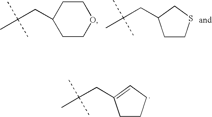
C1CC(CC(C)(C)C)CCO1.C1CSCC1CC(C)(C)C.C1CCC=C1CC(C)(C)C
